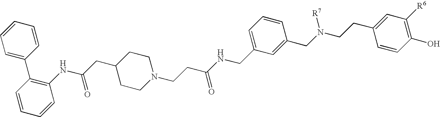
C1=CC=CC=C1C1=C(NC(CC2CCN(CCC(NCC3=CC=CC(CN(CCC4=CC([R6])=C(O)C=C4)[R7])=C3)=O)CC2)=O)C=CC=C1
